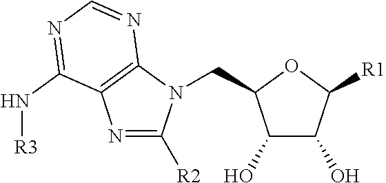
N1=C([R2])N(CC2C(O)C(O)C([R1])O2)C2=C1C(N[R3])=NC=N2
